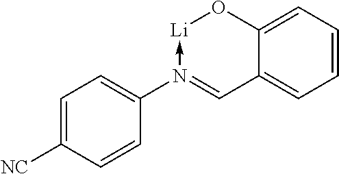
C1=CC=C2C(=C1)C=N(C1=CC=C([NC])C=C1)->[Li]O2
